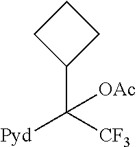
C1CC(C([CF3])([Pyd])[OAc])C1
